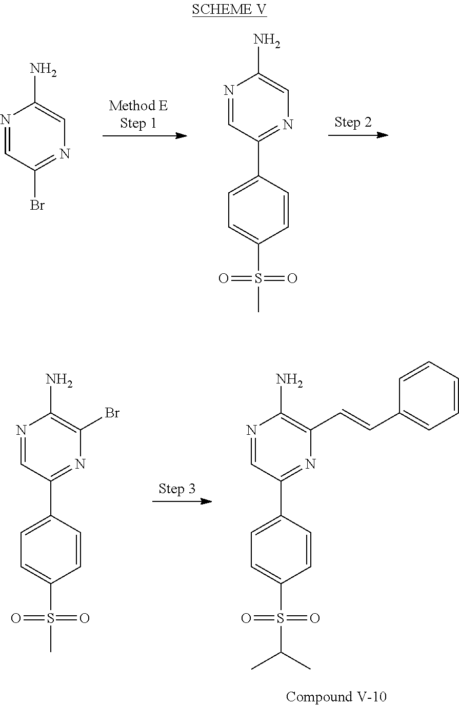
N1=CC(Br)=NC=C1N.N1=CC(C2=CC=C(S(C)(=O)=O)C=C2)=NC=C1N.N1=CC(C2=CC=C(S(C)(=O)=O)C=C2)=NC(Br)=C1N.N1=CC(C2=CC=C(S(C(C)C)(=O)=O)C=C2)=NC(C=CC2=CC=CC=C2)=C1N
